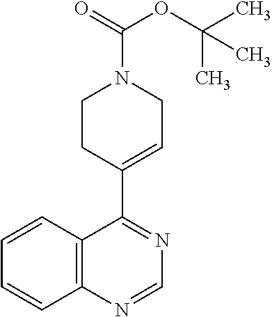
C12=C(N=CN=C1C1=CCN(C(=O)OC(C)(C)C)CC1)C=CC=C2
